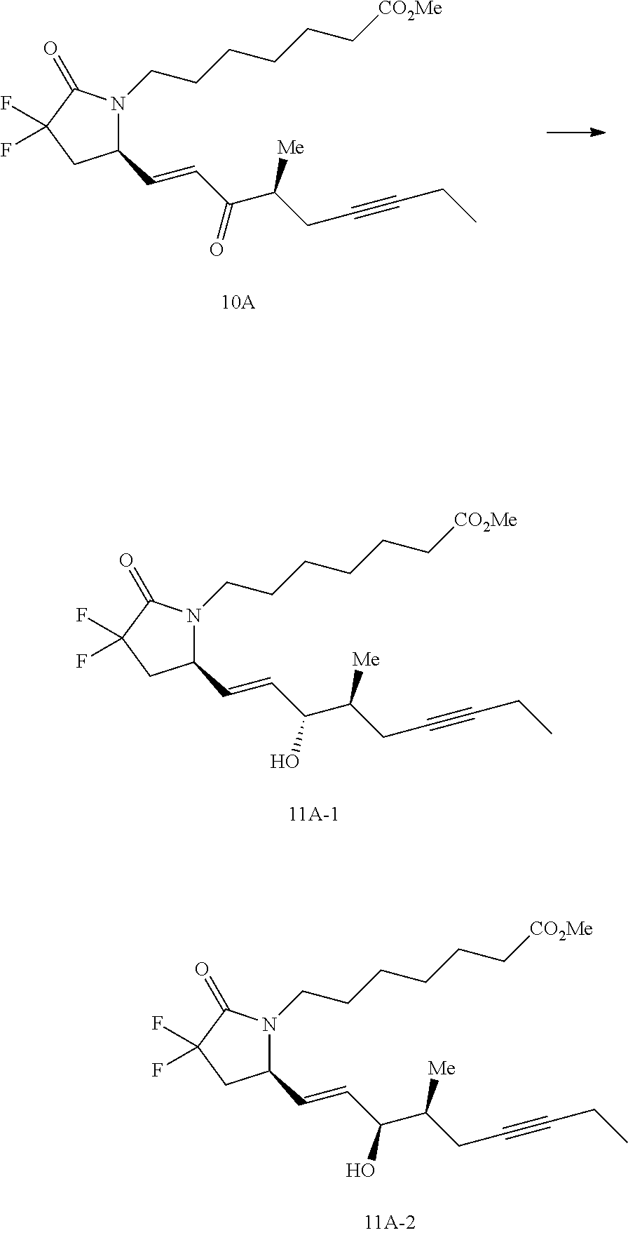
N1(CCCCCC[CO2Me])C(C=CC(=O)C([Me])CC#CCC)CC(F)(F)C1=O.N1(CCCCCC[CO2Me])C(C=CC(O)C([Me])CC#CCC)CC(F)(F)C1=O.N1(CCCCCC[CO2Me])C(C=CC(O)C([Me])CC#CCC)CC(F)(F)C1=O
